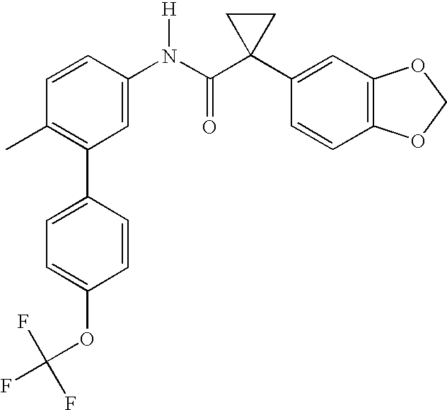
C1=CC(N(C(C2(C3=CC4=C(C=C3)OCO4)CC2)=O)[H])=CC(C2=CC=C(OC(F)(F)F)C=C2)=C1C
